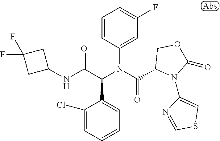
C1=CC=C(Cl)C(C(C(NC2CC(F)(F)C2)=O)N(C(=O)C2N(C3=CSC=N3)C(=O)OC2)C2=CC(F)=CC=C2)=C1
